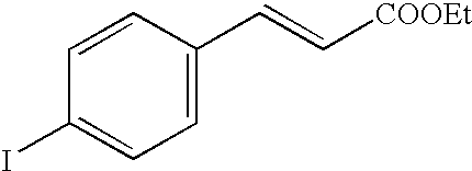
C1=CC(I)=CC=C1C=C[COOEt]
